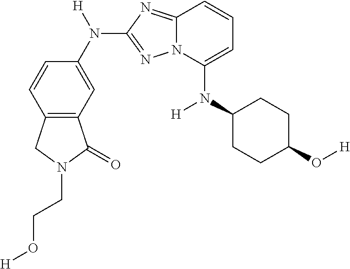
C1(N(C2=CC=CC3=NC(N(C4=CC5=C(C=C4)CN(CCO[H])C5=O)[H])=NN23)[H])CCC(O[H])CC1
